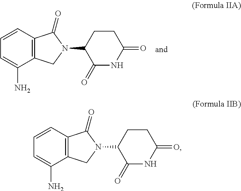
C12=C(C=CC=C1N)C(=O)N(C1C(=O)NC(=O)CC1)C2.C12=C(C=CC=C1N)C(=O)N(C1C(=O)NC(=O)CC1)C2
